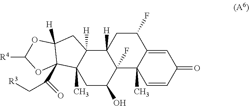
C12([H])C3([H])C(C)(CC(O)C1(F)C1(C)C(=CC(=O)C=C1)C(F)C2)C1(C(C[R3])=O)C([H])(C3)OC([R4])O1
